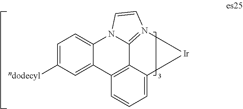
C1=C([ndodecyl])C=C2C(=C1)N1C3=N(C=C1)[Ir]C1=CC=CC2=C31
